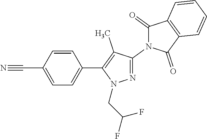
C1=CC(C#N)=CC=C1C1=C(C)C(N2C(=O)C3=C(C2=O)C=CC=C3)=NN1CC(F)F
